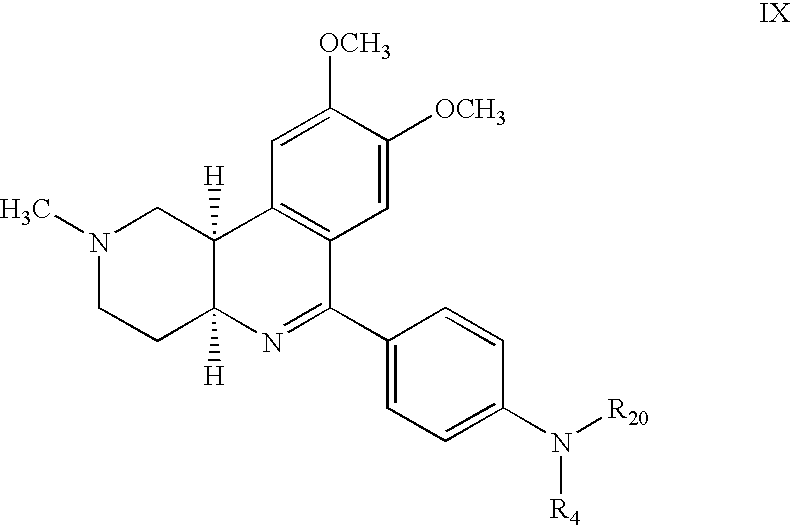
C12=C(C=C([OCH3])C([OCH3])=C1)C(C1=CC=C(N([R20])[R4])C=C1)=NC1([H])C2([H])CN(C)CC1
